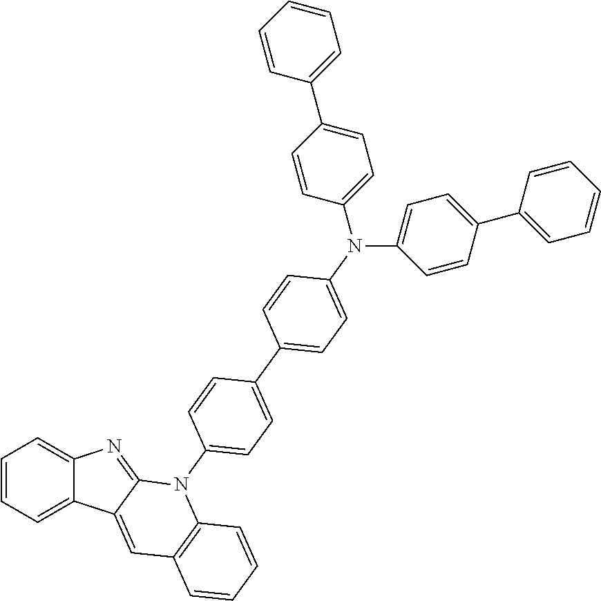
C1=CC=C2C(=C1)N=C1C2=CC2=C(N1C1=CC=C(C3=CC=C(N(C4=CC=C(C5=CC=CC=C5)C=C4)C4=CC=C(C5=CC=CC=C5)C=C4)C=C3)C=C1)C=CC=C2
